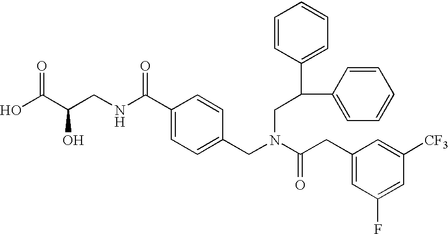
C(N(CC1=CC=C(C(NCC(C(O)=O)O)=O)C=C1)C(CC1=CC(F)=CC([CF3])=C1)=O)C(C1=CC=CC=C1)C1=CC=CC=C1
